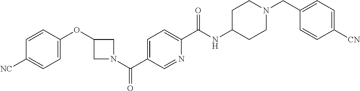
C1=C(OC2CN(C(C3=CC=C(C(NC4CCN(CC5=CC=C([CN])C=C5)CC4)=O)N=C3)=O)C2)C=CC([NC])=C1
